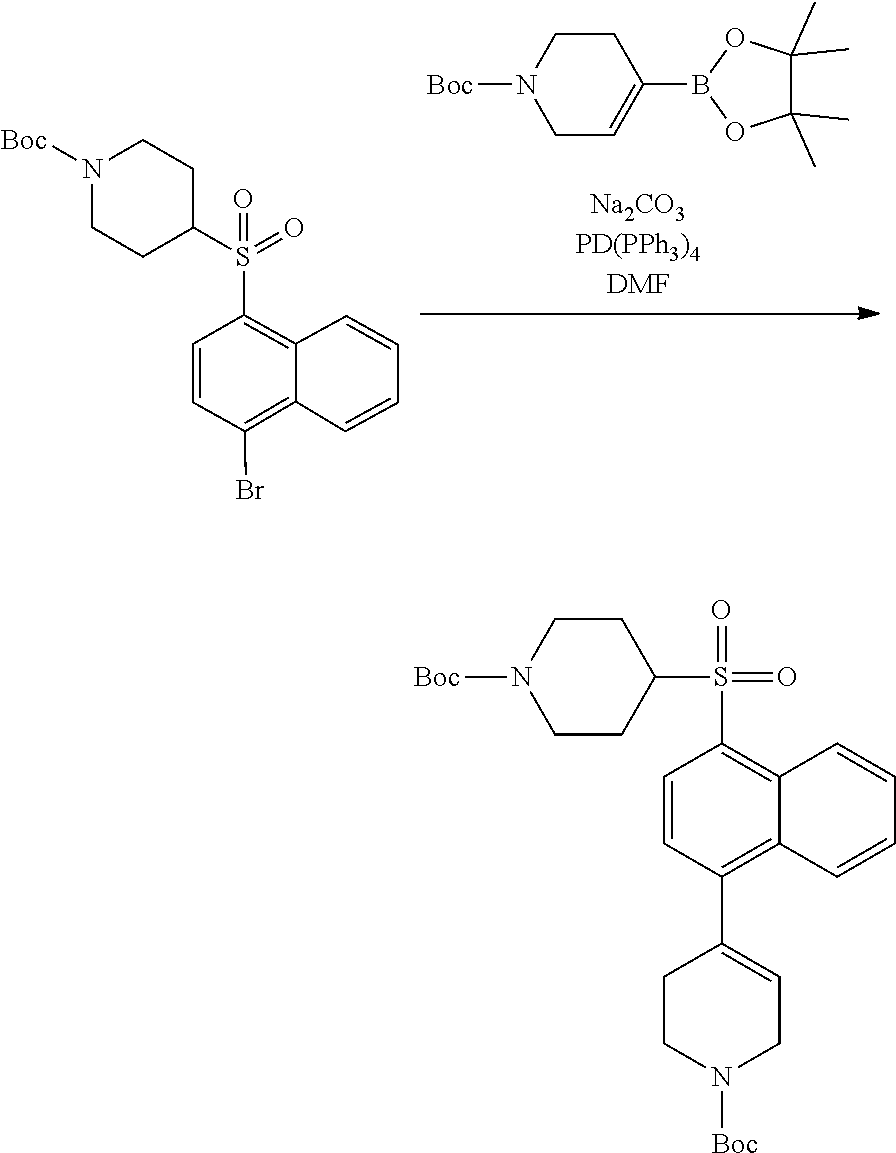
O1B(C2=CCN([Boc])CC2)OC(C)(C)C1(C)C.C1=CC=CC2=C(Br)C=CC(S(C3CCN([Boc])CC3)(=O)=O)=C12.N1([Boc])CCC(C2=C3C(=C(S(C4CCN([Boc])CC4)(=O)=O)C=C2)C=CC=C3)=CC1
